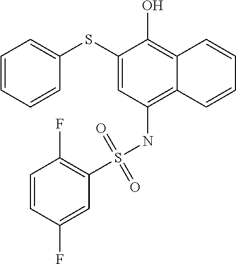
C1=CC=CC(SC2=CC(NS(C3=C(F)C=CC(F)=C3)(=O)=O)=C3C(=C2O)C=CC=C3)=C1
